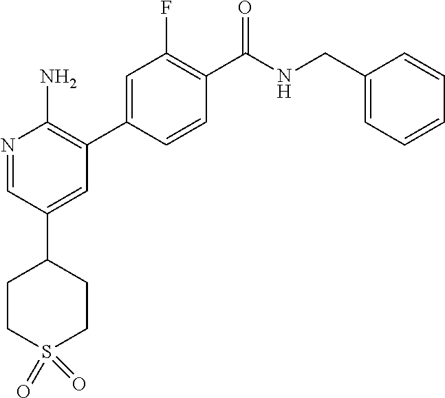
N1=CC(C2CCS(=O)(=O)CC2)=CC(C2=CC(F)=C(C([NH]CC3=CC=CC=C3)=O)C=C2)=C1N
